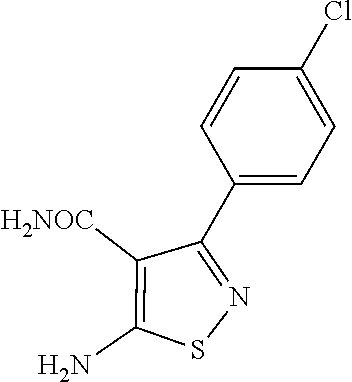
C1=CC(C2=NSC(N)=C2[H2NOC])=CC=C1Cl
